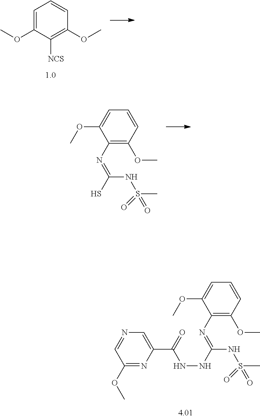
C1=C(OC)C([NCS])=C(OC)C=C1.C1=CC(OC)=C(N=C(NS(C)(=O)=O)S)C(OC)=C1.C1=CC(OC)=C(N=C(NS(C)(=O)=O)NNC(C2=CN=CC(OC)=N2)=O)C(OC)=C1
